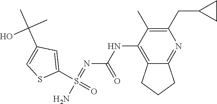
C1(CC2CC2)=C(C)C(NC(N=S(N)(C2=CC(C(C)(C)O)=CS2)=O)=O)=C2C(=N1)CCC2
